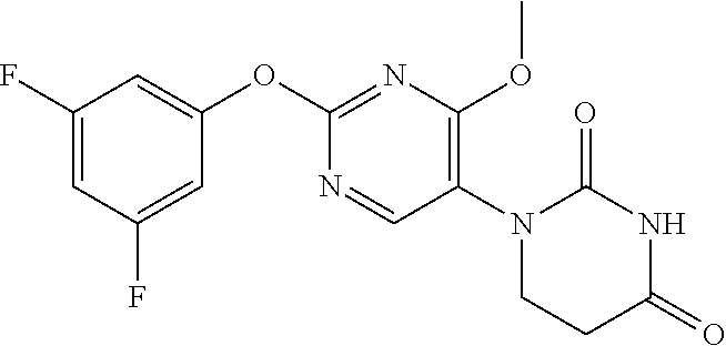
C1(OC2=NC(OC)=C(N3CCC(=O)NC3=O)C=N2)=CC(F)=CC(F)=C1
